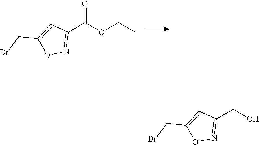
CCOC(C1=NOC(CBr)=C1)=O.OCC1=NOC(CBr)=C1
